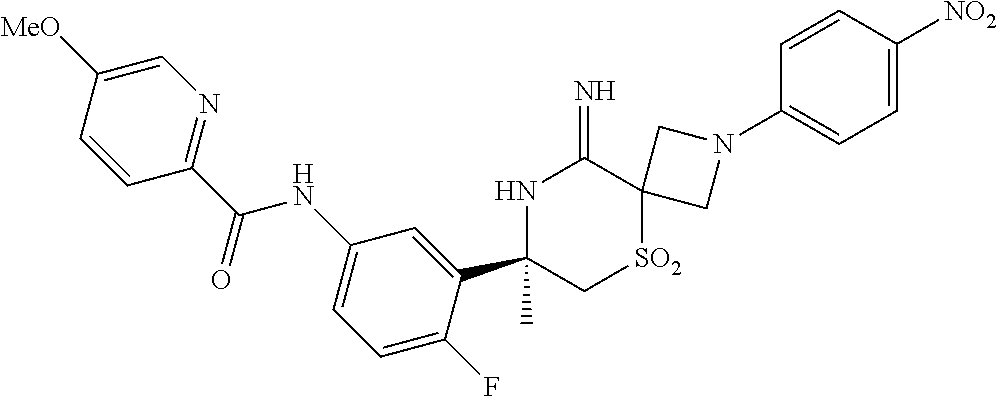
C1(C(=O)NC2=CC=C(F)C(C3(C)NC(=N)C4([SO2]C3)CN(C3=CC=C([NO2])C=C3)C4)=C2)=NC=C([MeO])C=C1
